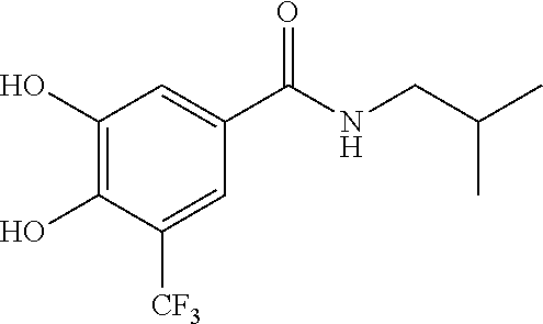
C1(O)=C(O)C([CF3])=CC(C(NCC(C)C)=O)=C1
